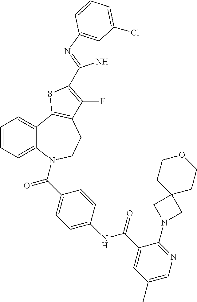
C1=CC=C2C(=C1)C1=C(CCN2C(=O)C2=CC=C(NC(=O)C3=CC(C)=CN=C3N3CC4(C3)CCOCC4)C=C2)C(F)=C(C2=NC3=C(N2)C(Cl)=CC=C3)S1
